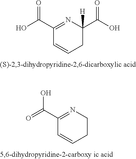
C1(C(O)=O)=NC(C(O)=O)([H])CC=C1.C1(C(O)=O)=NCCC=C1
